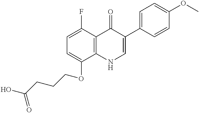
O(C1=CC=C(F)C2=C1NC=C(C1=CC=C(OC)C=C1)C2=O)CCCC(O)=O
